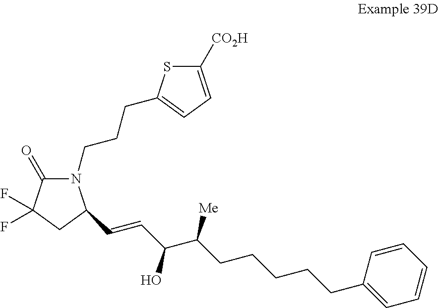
N1(CCCC2=CC=C([CO2H])S2)C(=O)C(F)(F)CC1C=CC(C(CCCCCC1=CC=CC=C1)[Me])O
